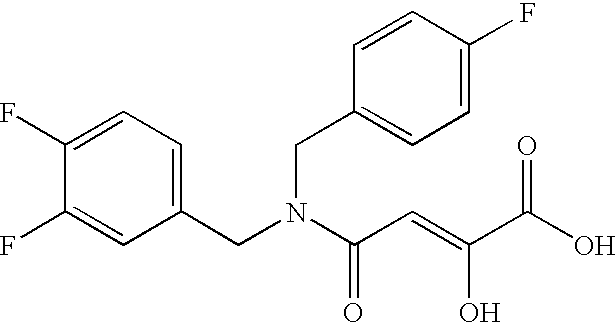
C1(F)=CC=C(CN(C(C=C(C(O)=O)O)=O)CC2=CC=C(F)C=C2)C=C1F
